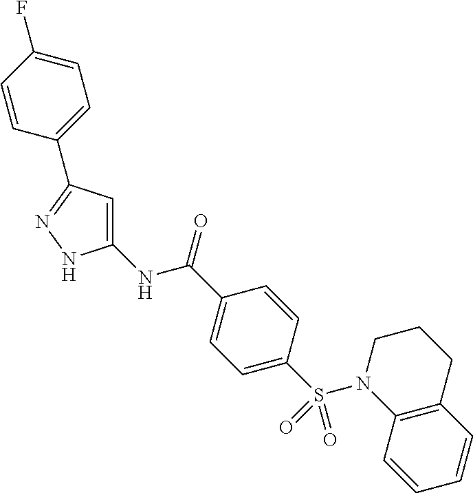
C1(NC(C2=CC=C(S(N3C4=C(CCC3)C=CC=C4)(=O)=O)C=C2)=O)=CC(C2=CC=C(F)C=C2)=NN1
